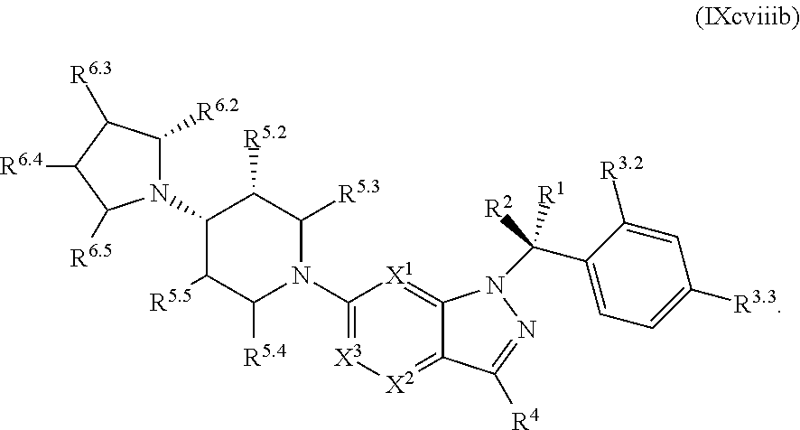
N1(C2C([R5.5])C([R5.4])N(C3=[X3][X2]=C4C(=[X1]3)N(C(C3=CC=C([R3.3])C=C3[R3.2])([R2])[R1])N=C4[R4])C([R5.3])C2[R5.2])C([R6.2])C([R6.3])C([R6.4])C1[R6.5]
